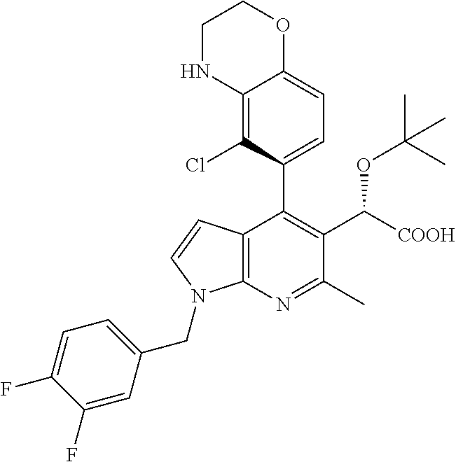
C12=C(N=C(C)C(C([COOH])OC(C)(C)C)=C1C1=CC=C3C(=C1Cl)NCCO3)N(CC1=CC=C(F)C(F)=C1)C=C2
